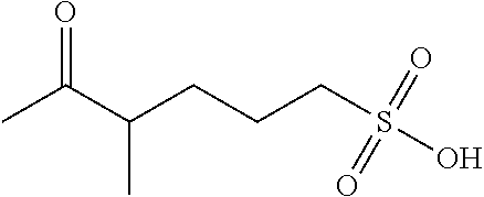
CC(C(CCCS(O)(=O)=O)C)=O
